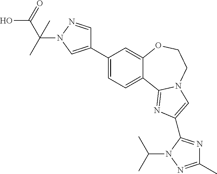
C1(C2=CN(C(C(O)=O)(C)C)N=C2)=CC=C2C(=C1)OCCN1C2=NC(C2=NC(C)=NN2C(C)C)=C1
